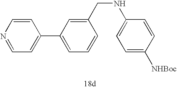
C1=CN=CC=C1C1=CC=CC(CNC2=CC=C([NHBoc])C=C2)=C1
